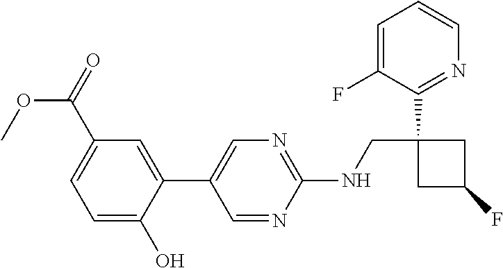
C1=C(F)C(C2(CNC3=NC=C(C4=CC(C(OC)=O)=CC=C4O)C=N3)CC(F)C2)=NC=C1
